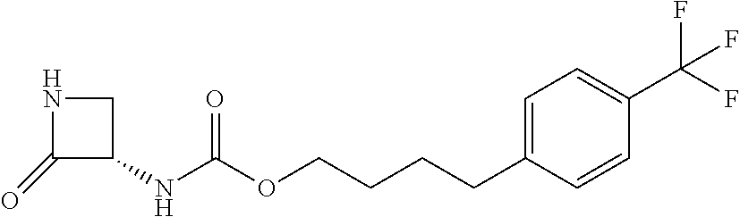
C1(=O)C(NC(OCCCCC2=CC=C(C(F)(F)F)C=C2)=O)CN1
